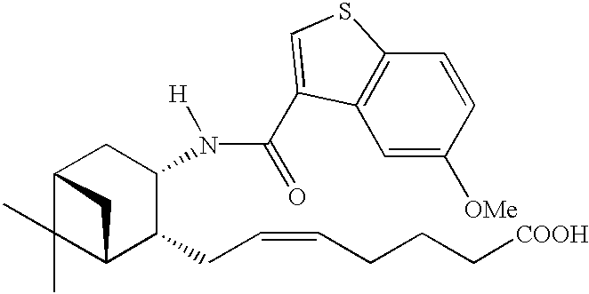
C12C(C)(C)C(C(CC=CCCC[COOH])C(N(C(=O)C3=CSC4=C3C=C([OMe])C=C4)[H])C1)C2
